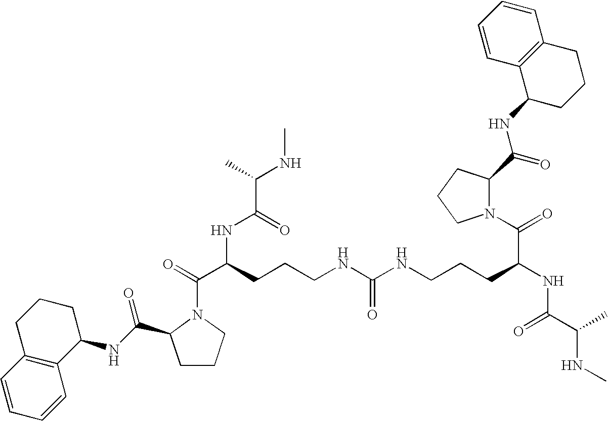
C1CCN(C(C(NC(=O)C(NC)C)CCCNC(NCCCC(C(=O)N2C(C(NC3CCCC4=C3C=CC=C4)=O)CCC2)NC(=O)C(NC)C)=O)=O)C1C(=O)NC1CCCC2=C1C=CC=C2
